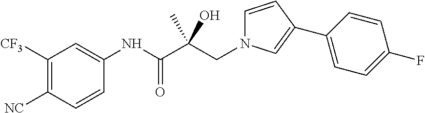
C(C(C(NC1=CC([CF3])=C([NC])C=C1)=O)(O)C)N1C=CC(C2=CC=C(F)C=C2)=C1
